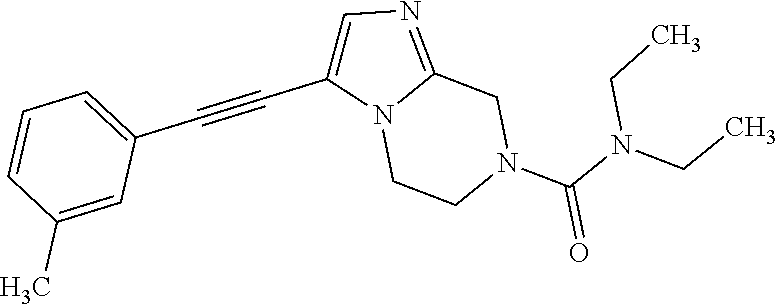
N12CCN(C(N(CC)CC)=O)CC1=NC=C2C#CC1=CC=CC(C)=C1
